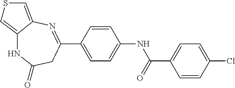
C1(C(=O)NC2=CC=C(C3=NC4=CSC=C4NC(=O)C3)C=C2)=CC=C(Cl)C=C1
